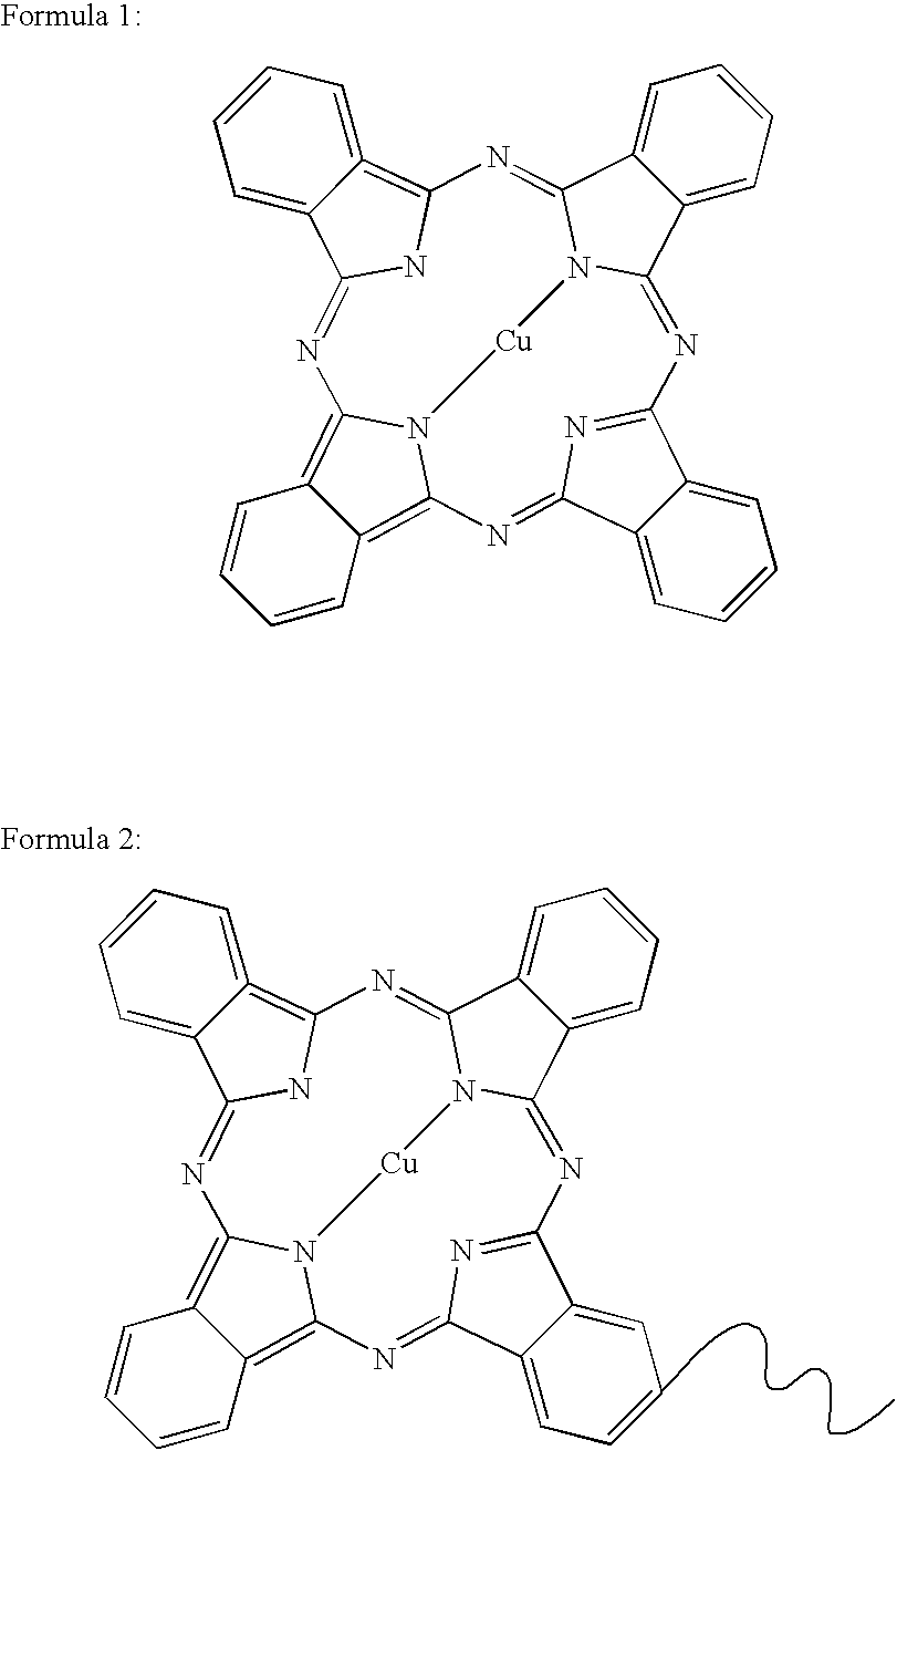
C12=C3N4C(=C1C=CC=C2)N=C1C2=CC=CC=C2C(=N1)N=C1C2=CC=CC=C2C(=NC2=C5=CC=CC=C5C(=N3)N2)N1[Cu]4.C12=C3N4C(=C1C=CC=C2)N=C1C2=CC=CC=C2C(=N1)N=C1C2=CC=CC=C2C(=NC2=C5=CC=CC=C5C(=N3)N2)N1[Cu]4
